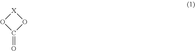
[X]1OC(=O)O1
